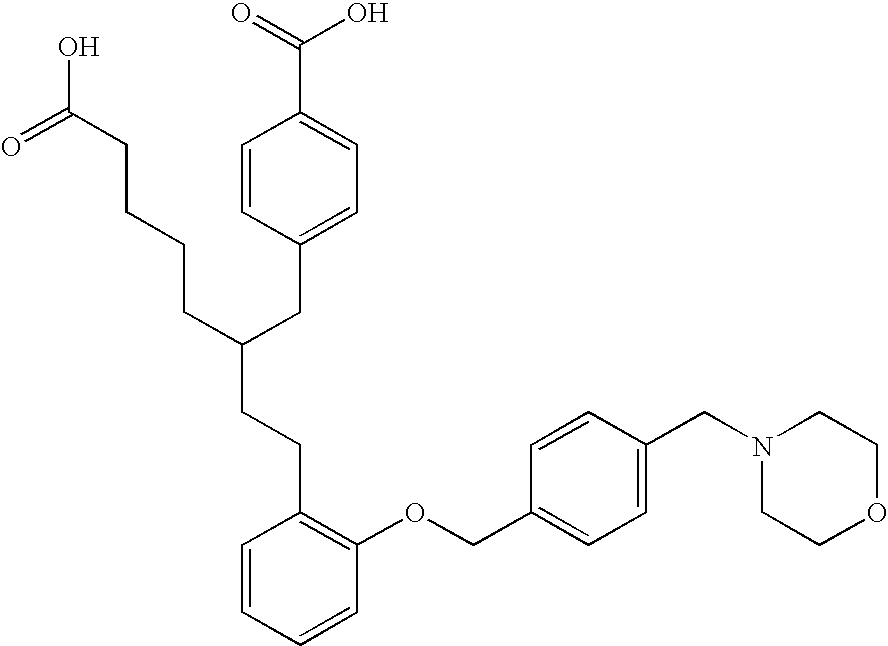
C(C(CC1=CC=C(C(=O)O)C=C1)CCCCC(O)=O)CC1=C(OCC2=CC=C(CN3CCOCC3)C=C2)C=CC=C1
